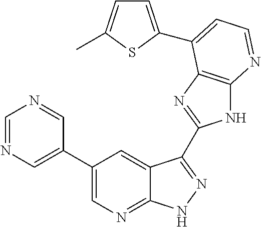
C1=NC=C(C2=CN=C3C(=C2)C(C2=NC4=C(N2)N=CC=C4C2=CC=C(C)S2)=NN3)C=N1
